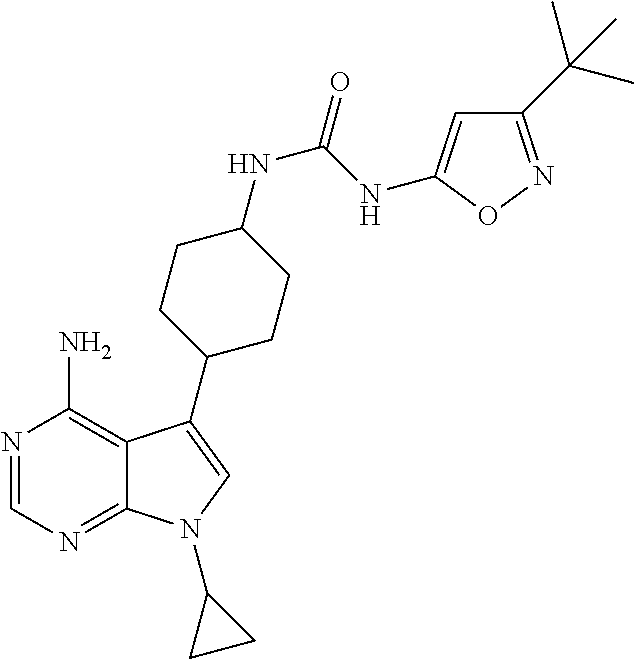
N1=CN=C2C(=C1N)C(C1CCC(NC(NC3=CC(C(C)(C)C)=NO3)=O)CC1)=CN2C1CC1
